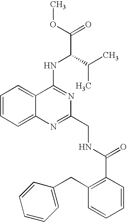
C12=CC=CC=C1N=C(CNC(C1=C(CC3=CC=CC=C3)C=CC=C1)=O)N=C2NC(C(=O)OC)C(C)C
